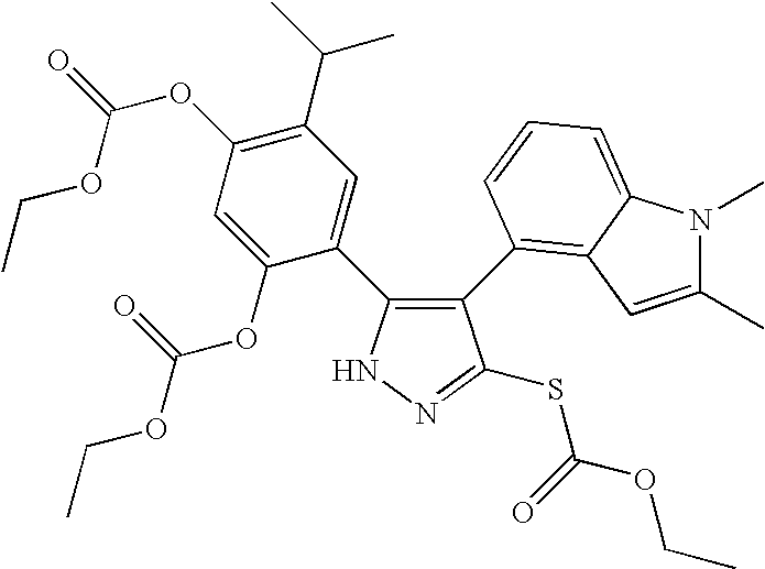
C1(C2=C3C(=CC=C2)N(C)C(C)=C3)=C(C2=CC(C(C)C)=C(OC(=O)OCC)C=C2OC(OCC)=O)NN=C1SC(OCC)=O
